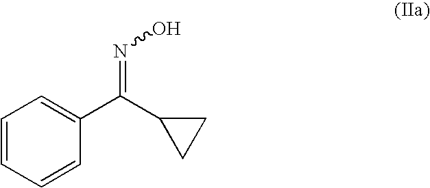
C1=CC=CC(C(C2CC2)=NO)=C1
